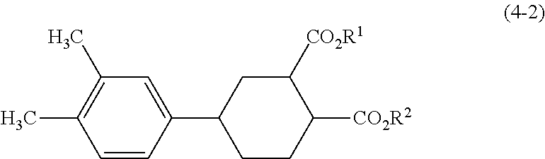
C1=CC(C2CCC([CO2R2])C([CO2R1])C2)=CC(C)=C1C
